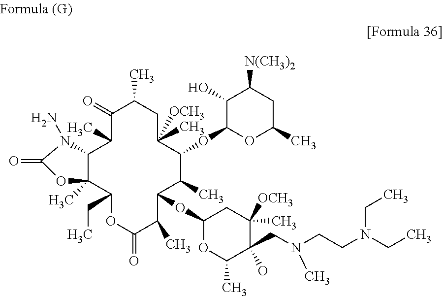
C1(=O)C(C)C2C(C)(C(CC)OC(=O)C(C)C(OC3OC(C)C(CN(CCN(CC)CC)C)(O)C([OCH3])(C)C3)C(C)C(OC3C(O)C([N(CH3)2])CC(C)O3)C(C)([OCH3])CC1C)OC(=O)N2N
